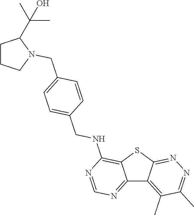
C12=NC=NC(NCC3=CC=C(CN4CCCC4C(C)(C)O)C=C3)=C1SC1=NN=C(C)C(C)=C21
